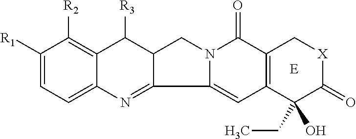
C1([R1])=CC=C2C(=C1[R2])C([R3])C1C(=N2)C2=CC3=C(C(=O)N2C1)C[X]C(=O)C3(CC)O
